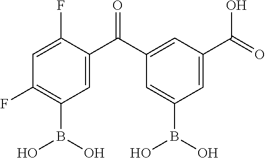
C1=C(F)C(C(C2=CC(C(=O)O)=CC(B(O)O)=C2)=O)=CC(B(O)O)=C1F
